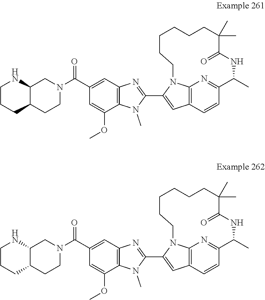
C12=NC3=C(C=C1)C=C(C1=NC4=C(N1C)C(OC)=CC(C(=O)N1CC5C(CC1)CCCN5)=C4)N3CCCCCCC(C)(C)C(=O)NC2C.C12=NC3=C(C=C1)C=C(C1=NC4=C(N1C)C(OC)=CC(C(=O)N1CC5C(CC1)CCCN5)=C4)N3CCCCCCC(C)(C)C(=O)NC2C
